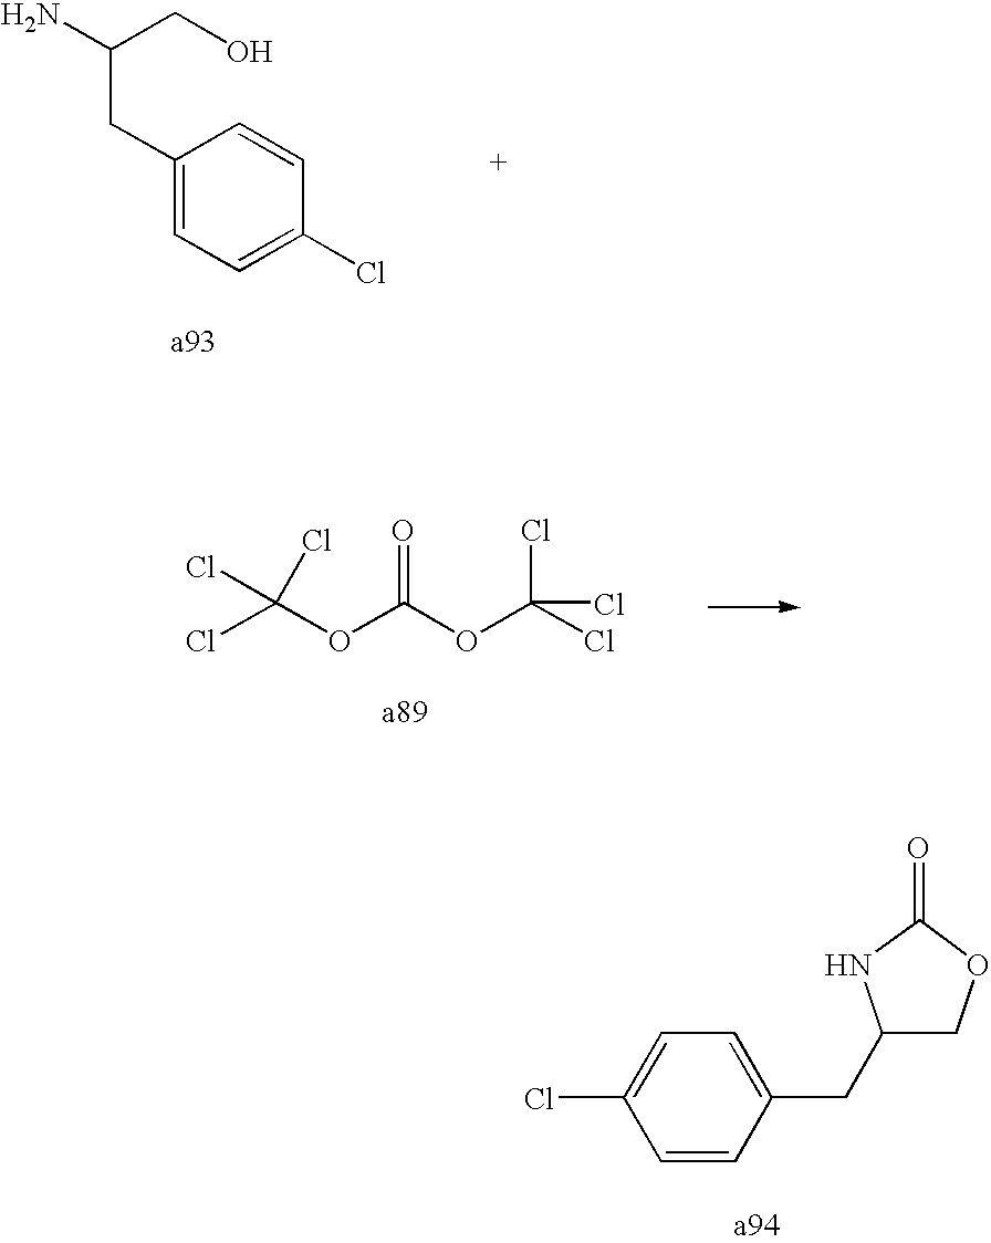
C1(CC(N)CO)=CC=C(Cl)C=C1.ClC(OC(OC(Cl)(Cl)Cl)=O)(Cl)Cl.C1=CC(CC2COC(=O)N2)=CC=C1Cl
